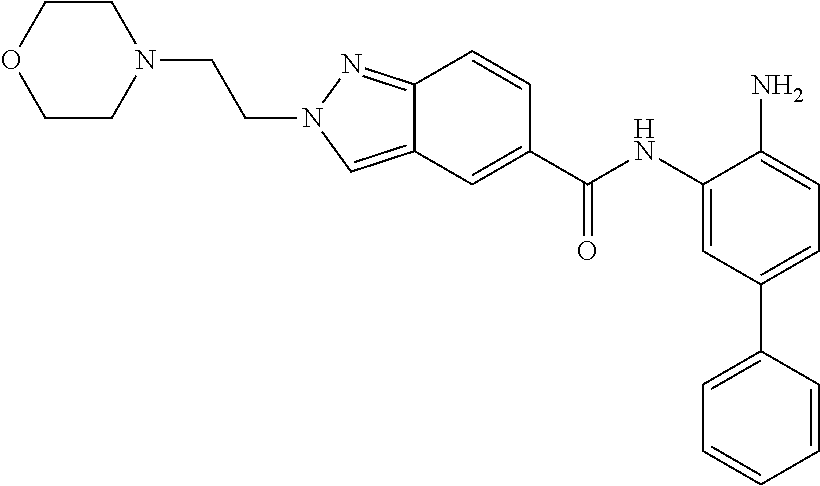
C12=NN(CCN3CCOCC3)C=C1C=C(C(NC1=CC(C3=CC=CC=C3)=CC=C1N)=O)C=C2
